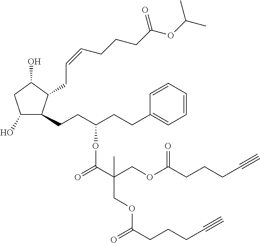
C1(O)C(CCC(CCC2=CC=CC=C2)OC(=O)C(COC(CCCC#C)=O)(COC(CCCC#C)=O)C)C(CC=CCCCC(OC(C)C)=O)C(O)C1
